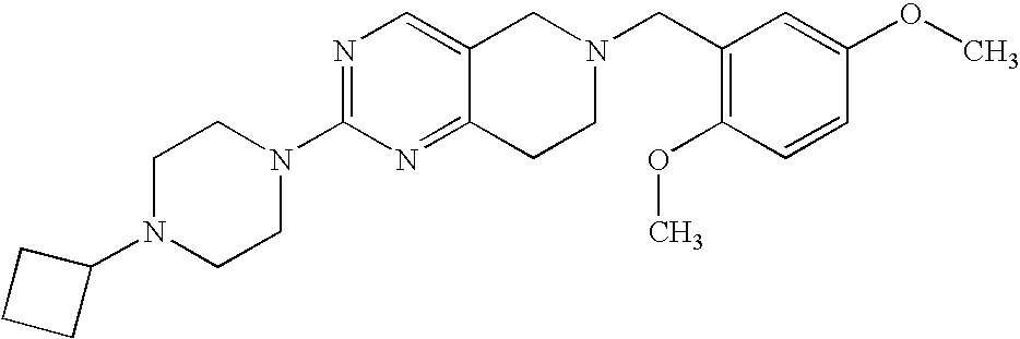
C1N(C2CCC2)CCN(C2=NC=C3C(=N2)CCN(CC2=C(OC)C=CC(OC)=C2)C3)C1
